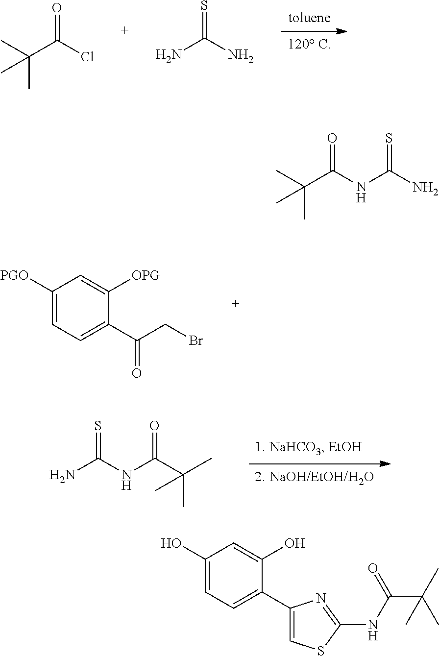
O=C(Cl)C(C)(C)C.S=C(N)N.C1([PGO])=CC=C(C(CBr)=O)C([OPG])=C1.S=C(NC(C(C)(C)C)=O)N.O=C(C(C)(C)C)NC(=S)N.C1(O)=CC=C(C2=CSC(NC(=O)C(C)(C)C)=N2)C(O)=C1
